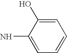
C1=C(O)C(N)=CC=C1
